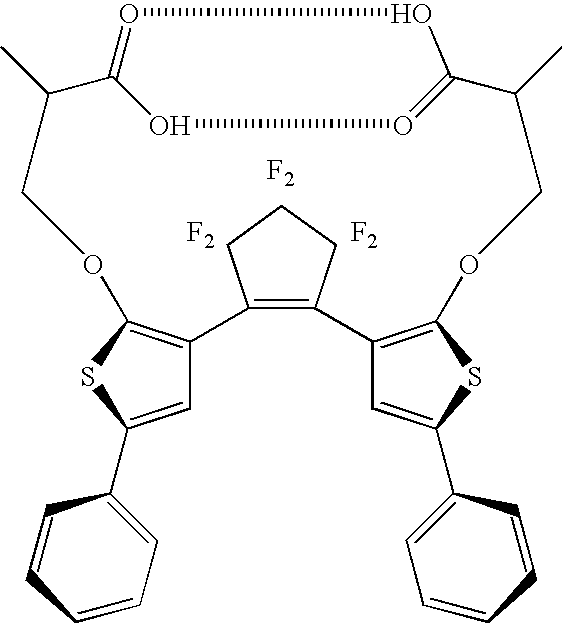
[F2].[F2].[F2].C1=CC=CC=C1C1=CC2=C(S1)OCC(C)C1=OOC(=OO1)C(C)COC1=C(C=C(C3=CC=CC=C3)S1)C1=C2CCC1
